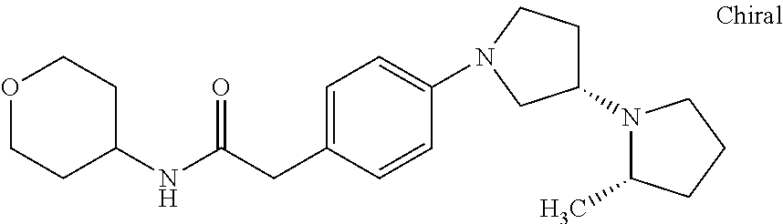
C1=C(CC(=O)NC2CCOCC2)C=CC(N2CCC(N3C(C)CCC3)C2)=C1
